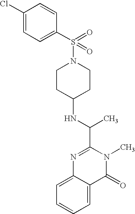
C1(Cl)=CC=C(S(N2CCC(NC(C3=NC4=CC=CC=C4C(=O)N3C)C)CC2)(=O)=O)C=C1
